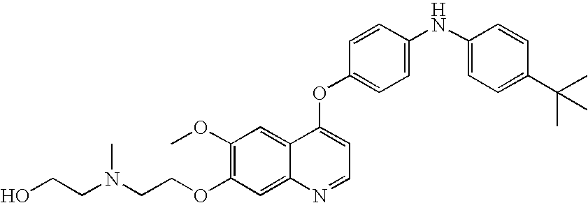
C1=CC(OC2=CC=NC3=CC(OCCN(CCO)C)=C(OC)C=C23)=CC=C1NC1=CC=C(C(C)(C)C)C=C1
